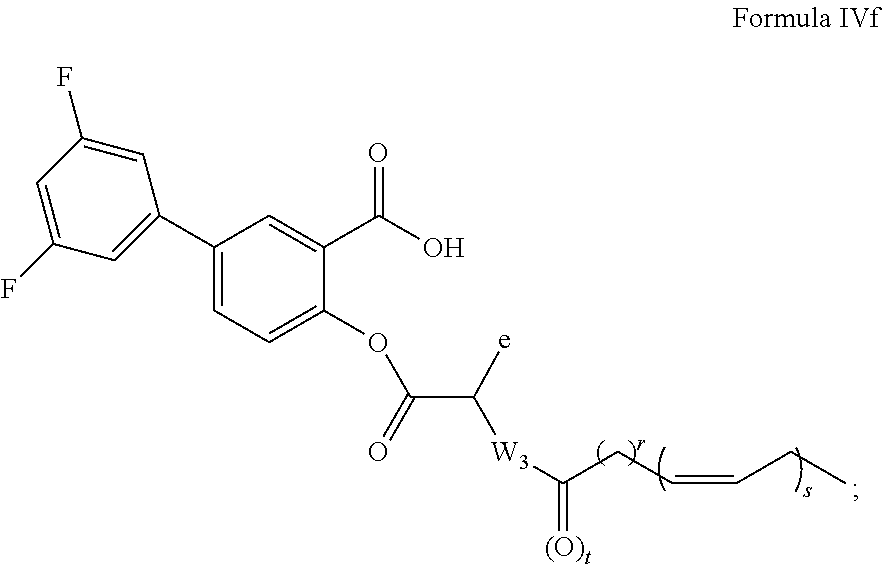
[W3](C(CC=CCC)=[(O)t])C(C(OC1=CC=C(C2=CC(F)=CC(F)=C2)C=C1C(O)=O)=O)[e]
